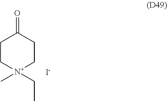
C1CC(=O)CC[N+]1(CC)C.[I-]
